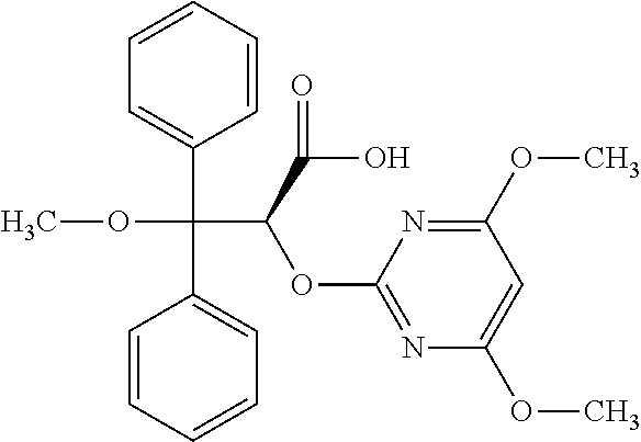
O(C)C(C1=CC=CC=C1)(C(OC1=NC(OC)=CC(OC)=N1)C(O)=O)C1=CC=CC=C1
